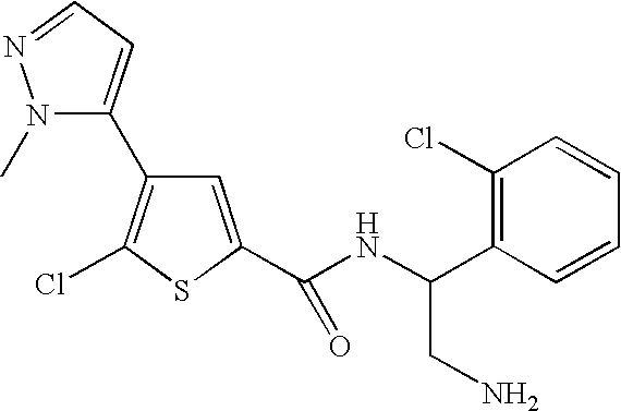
N1(C)N=CC=C1C1=C(Cl)SC(C(=O)NC(CN)C2=C(Cl)C=CC=C2)=C1
